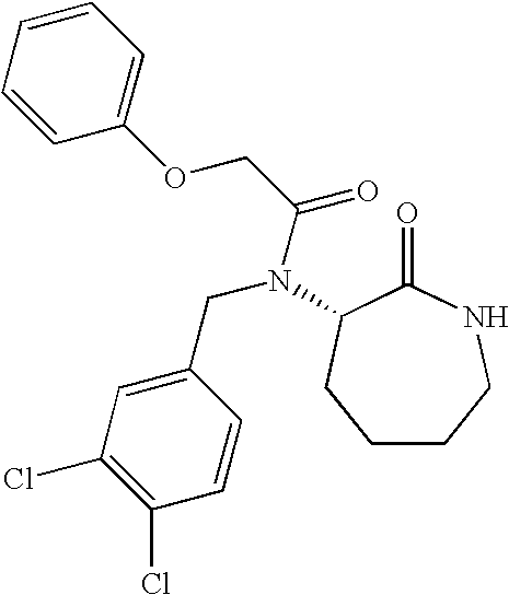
N(CC1=CC(Cl)=C(Cl)C=C1)(C1C(=O)NCCCC1)C(COC1=CC=CC=C1)=O
